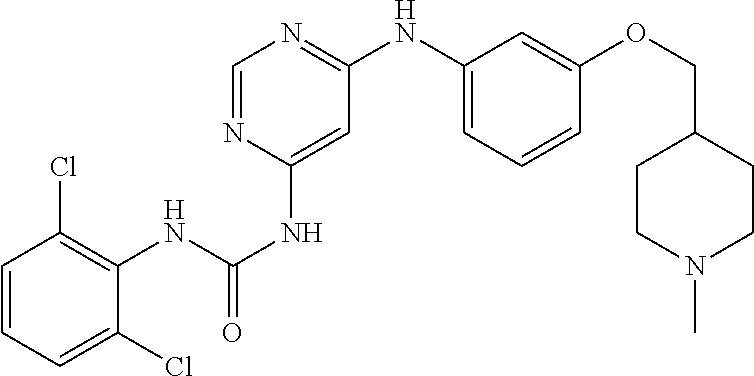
C1=CC=C(Cl)C(NC(NC2=CC(NC3=CC=CC(OCC4CCN(C)CC4)=C3)=NC=N2)=O)=C1Cl
